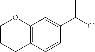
C12=C(C=CC(C(Cl)C)=C1)CCCO2
